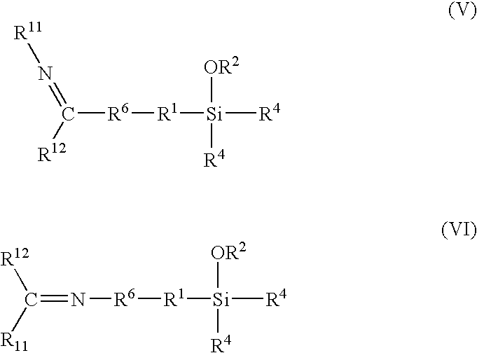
[R6]([R1][Si]([R4])([OR2])[R4])N=C([R12])[R11].[R1]([Si]([R4])([OR2])[R4])[R6]C(=N[R11])[R12]
